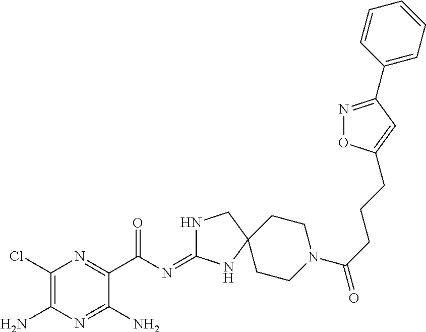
C1(Cl)=C(N)N=C(N)C(C(=O)N=C2NCC3(N2)CCN(C(=O)CCCC2=CC(C4=CC=CC=C4)=NO2)CC3)=N1
